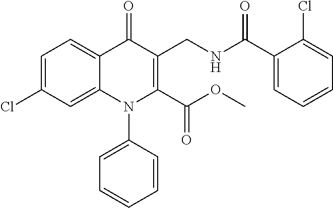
C1=C(Cl)C=C2C(=C1)C(=O)C(CNC(C1=CC=CC=C1Cl)=O)=C(C(OC)=O)N2C1=CC=CC=C1
